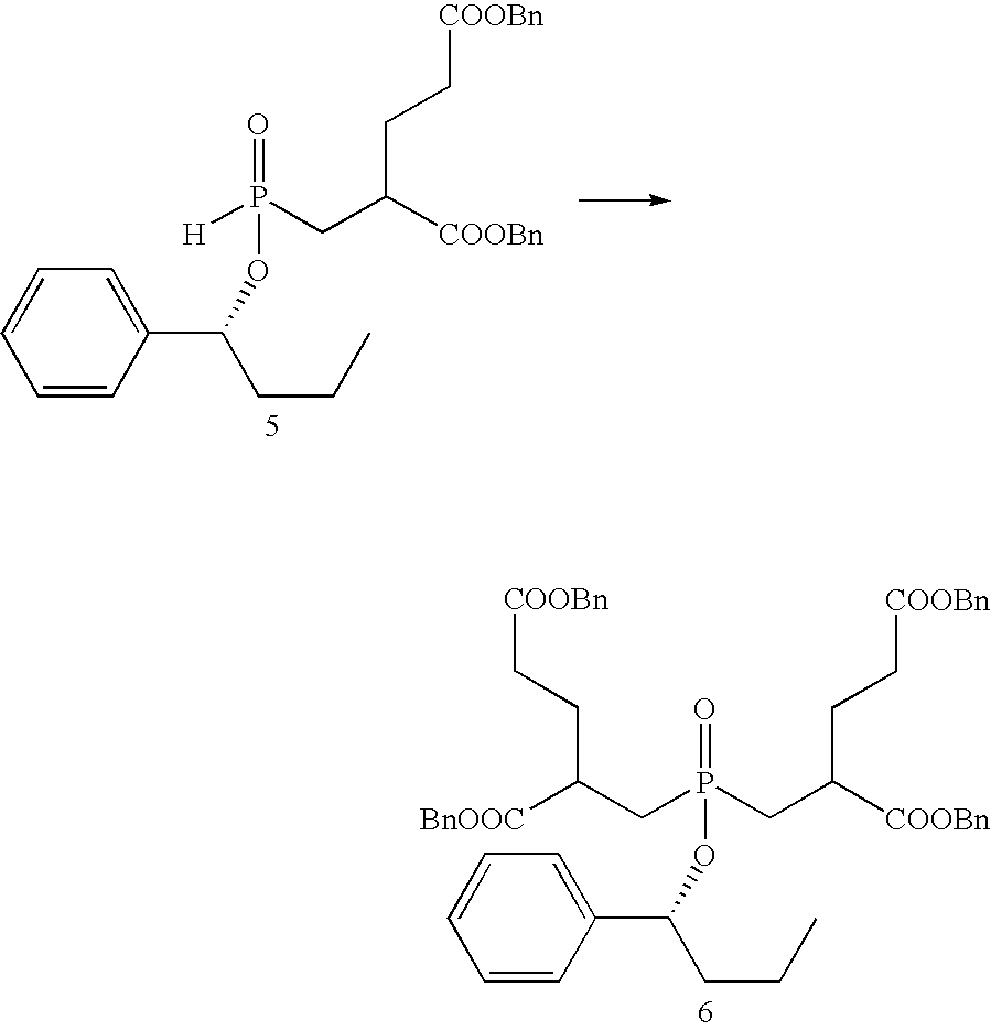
C([COOBn])(CC[COOBn])CP([H])(=O)OC(CCC)C1=CC=CC=C1.C([COOBn])(CC[COOBn])CP(CC([BnOOC])CC[COOBn])(=O)OC(CCC)C1=CC=CC=C1
